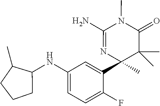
C1(NC2C(C)CCC2)=CC=C(F)C(C2(C)C(C)(C)C(=O)N(C)C(N)=N2)=C1
